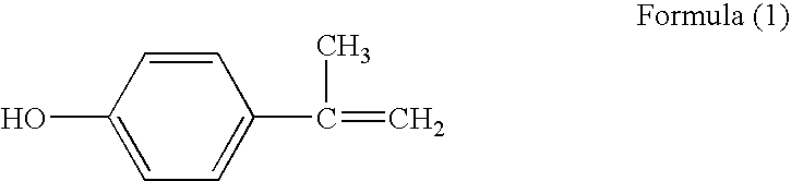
OC1=CC=C(C(=C)C)C=C1
